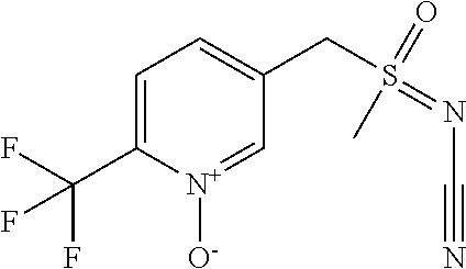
C1=C(C(F)(F)F)[N+]([O-])=CC(CS(=NC#N)(=O)C)=C1
